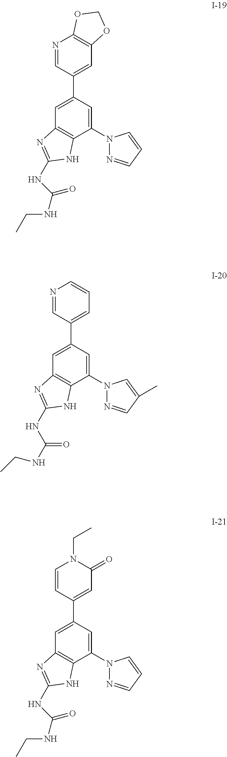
C1=C(C2=CC3=C(N=C2)OCO3)C=C(N2N=CC=C2)C2=C1N=C(NC(NCC)=O)N2.C1=C(C2=CC=CN=C2)C=C(N2N=CC(C)=C2)C2=C1N=C(NC(NCC)=O)N2.C1=C(C2=CC(=O)N(CC)C=C2)C=C(N2N=CC=C2)C2=C1N=C(NC(NCC)=O)N2
